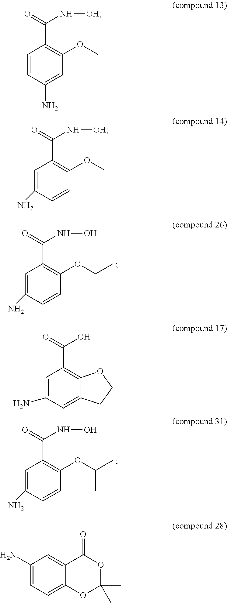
C1=C(N)C=CC(OCC)=C1C(=O)NO.C1=C(N)C=CC(OC(C)C)=C1C(=O)NO.C1(N)=CC=C2C(=C1)C(=O)OC(C)(C)O2.C1=CC(N)=CC(OC)=C1C(=O)N[OH].C1=C(N)C=CC(OC)=C1C(=O)N[OH].C1=C(N)C=C2C(=C1C(=O)O)OCC2
